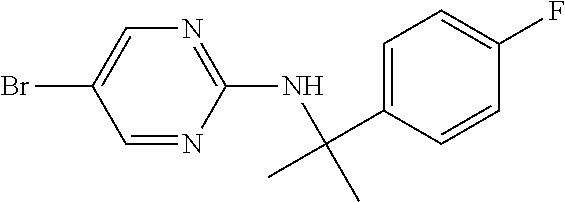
BrC1=CN=C(NC(C2=CC=C(F)C=C2)(C)C)N=C1
